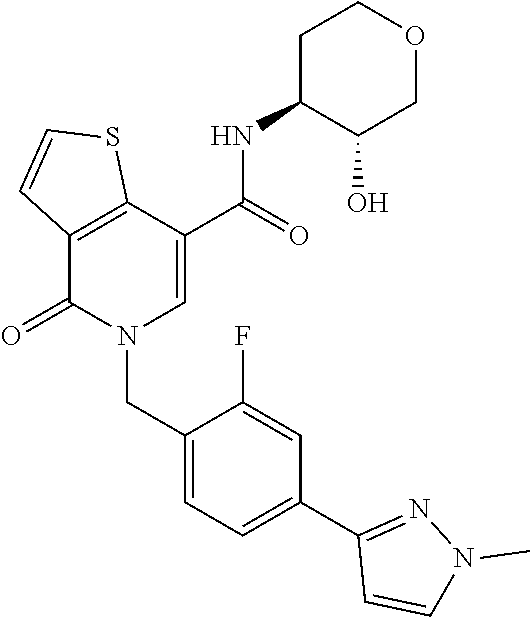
C12=C(C(=O)N(CC3=CC=C(C4=NN(C)C=C4)C=C3F)C=C1C(NC1C(O)COCC1)=O)C=CS2
